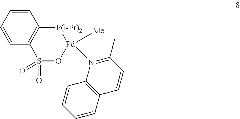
C1=CC=CC2=C1[P(i-Pr)2][Pd]([Me])(N1=C(C)C=CC3=C1C=CC=C3)OS2(=O)=O
